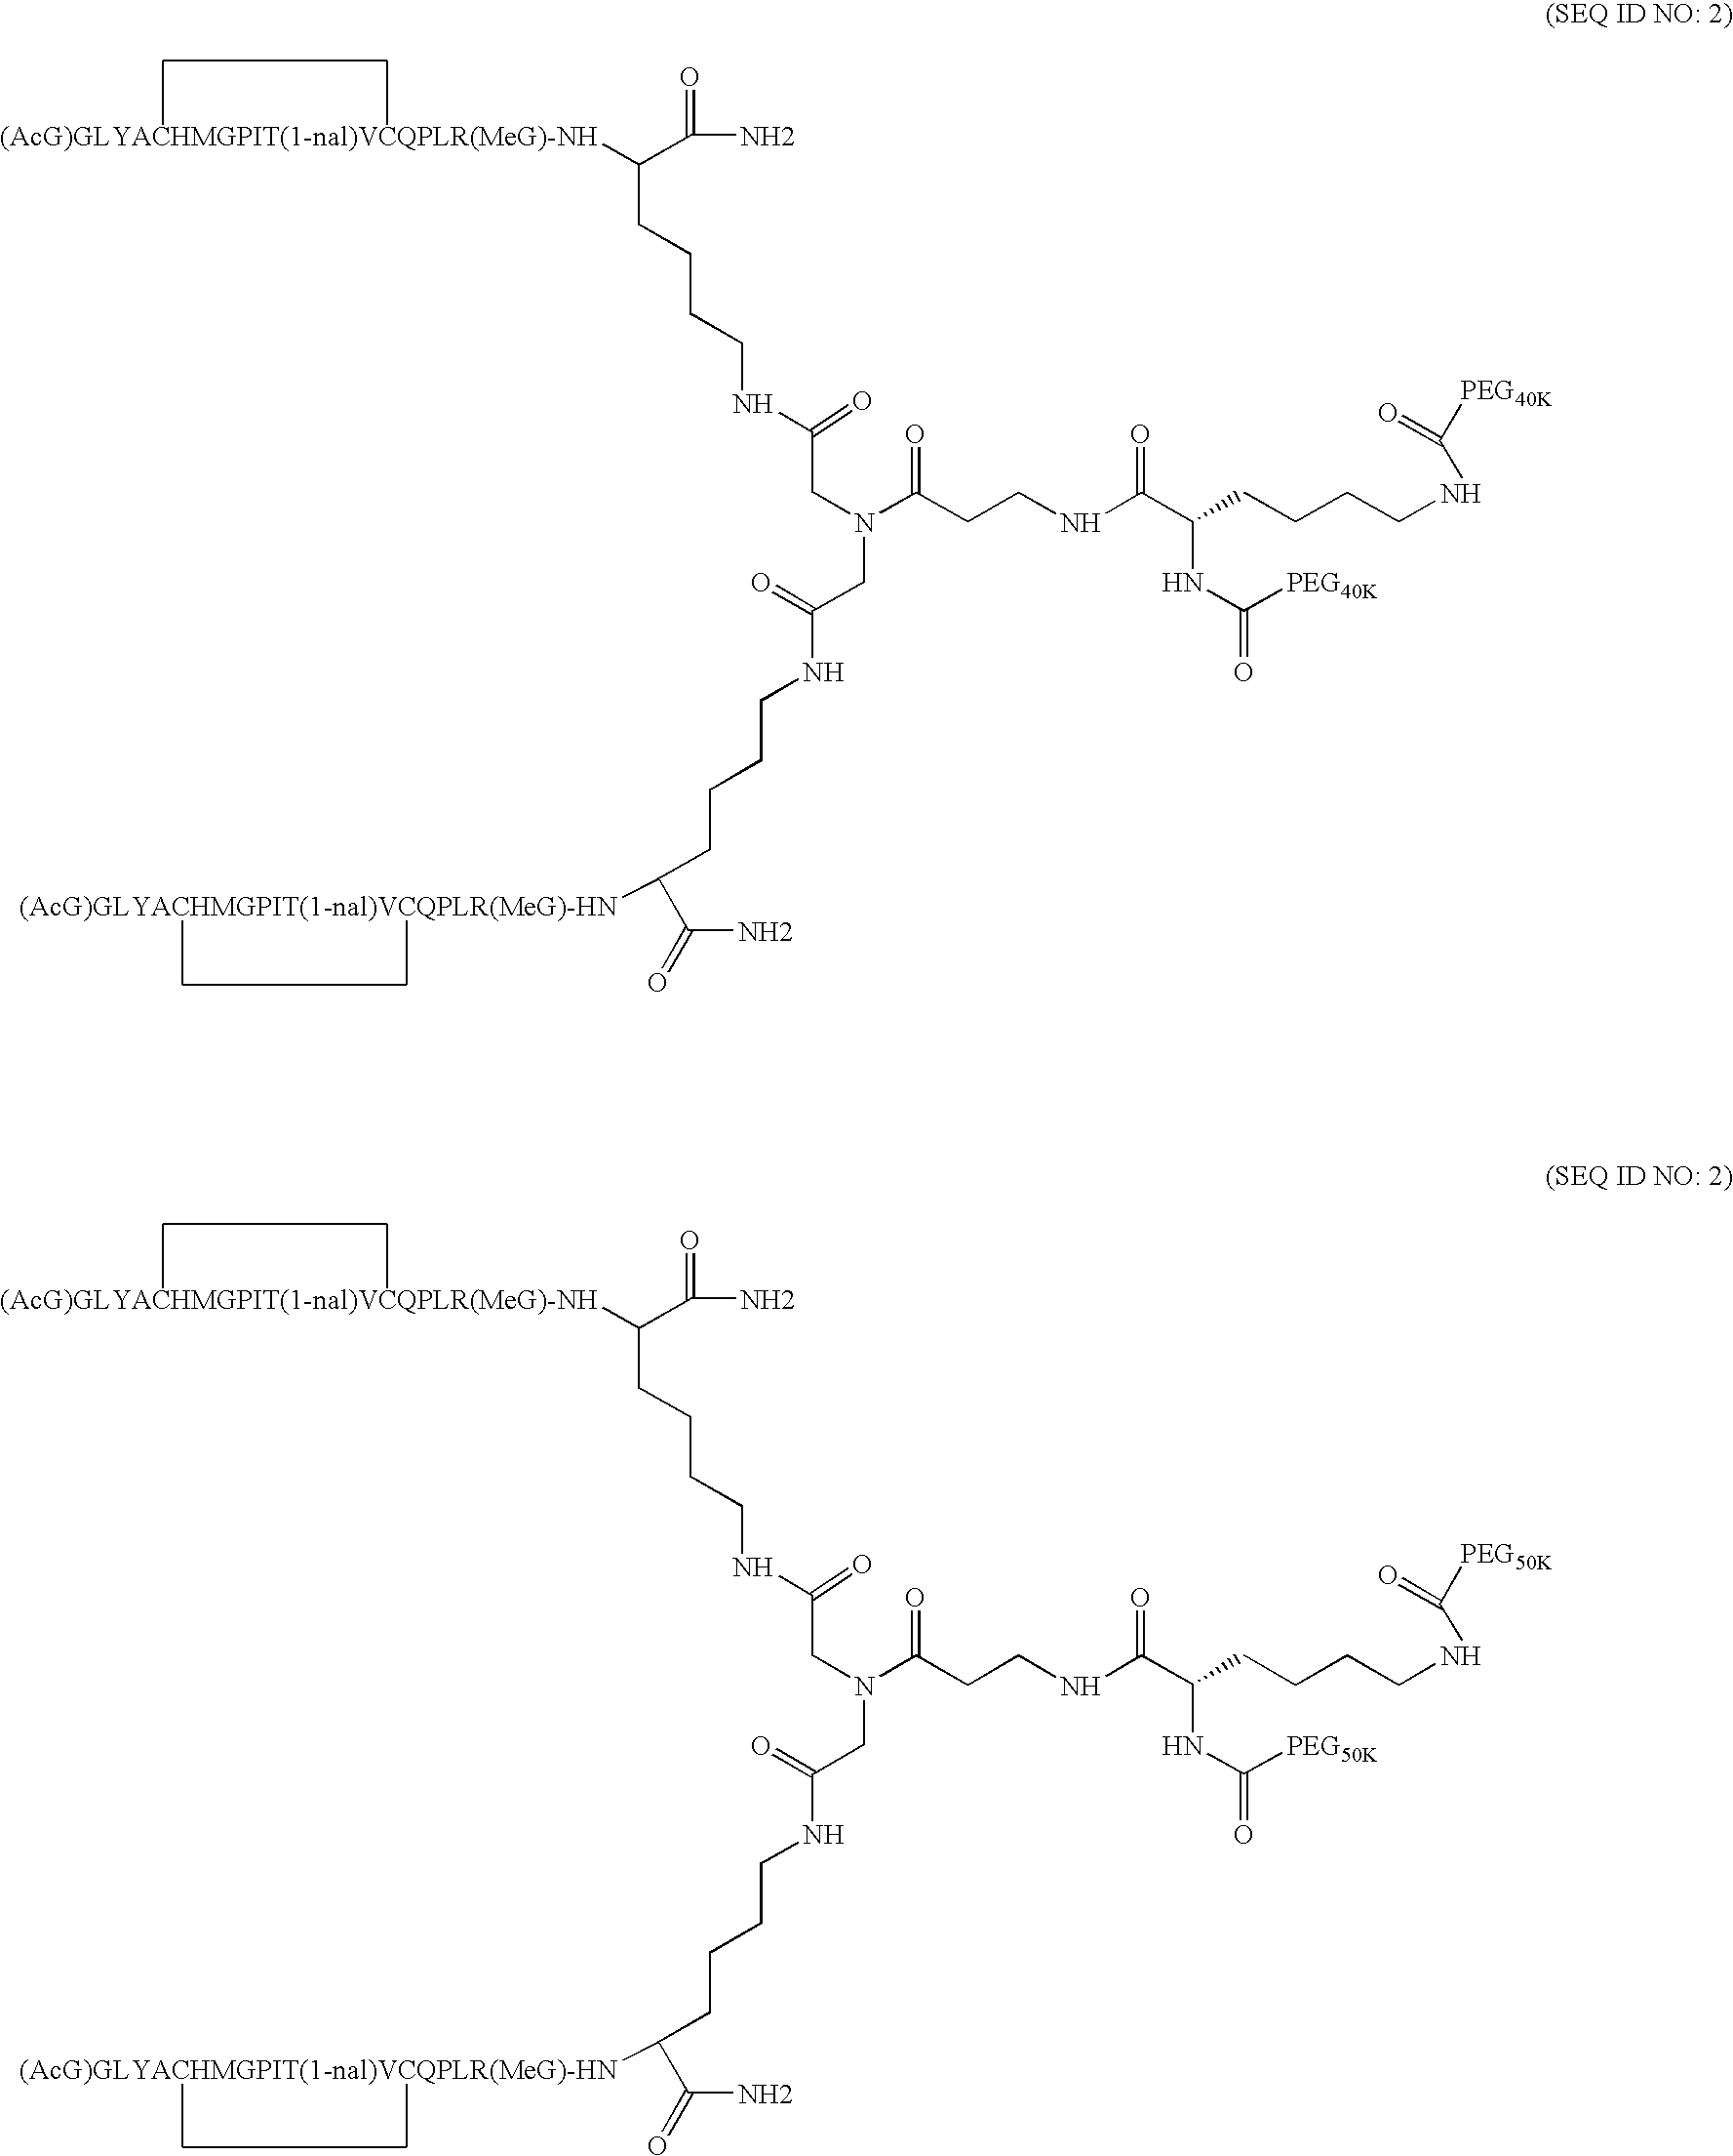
C(CCCCNC(CN(CC(=O)NCCCCC(C(=O)N)[(AcG)GLYACHMGPIT(1-nal)VCQPLR(MeG)-HN])C(CCNC(C(CCCCNC([PEG40K])=O)NC(=O)[PEG40K])=O)=O)=O)(C(=O)N)[(AcG)GLYACHMGPIT(1-nal)VCQPLR(MeG)-NH].C(CCCCNC(CN(CC(=O)NCCCCC(C(=O)N)[(AcG)GLYACHMGPIT(1-nal)VCQPLR(MeG)-HN])C(CCNC(C(CCCCNC([PEG50K])=O)NC(=O)[PEG50K])=O)=O)=O)(C(=O)N)[(AcG)GLYACHMGPIT(1-nal)VCQPLR(MeG)-NH]
